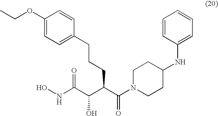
C1(OCC)=CC=C(CCCC(C(=O)N2CCC(NC3=CC=CC=C3)CC2)C(C(NO)=O)O)C=C1
